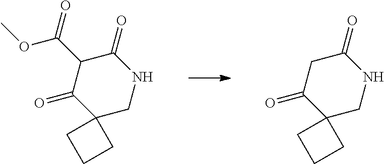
O(C(=O)C1C(=O)NCC2(C1=O)CCC2)C.C1C(=O)NCC2(C1=O)CCC2
